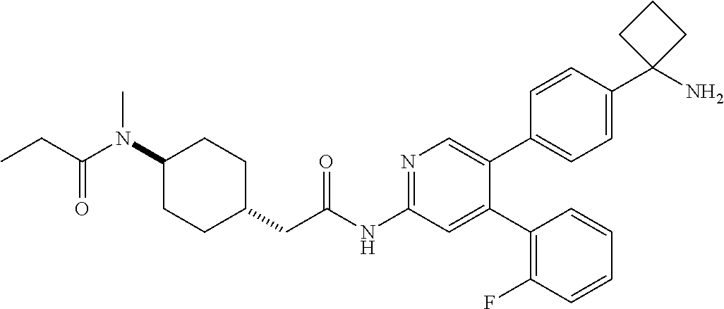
C1(N(C(CC)=O)C)CCC(CC(NC2=NC=C(C3=CC=C(C4(N)CCC4)C=C3)C(C3=C(F)C=CC=C3)=C2)=O)CC1
